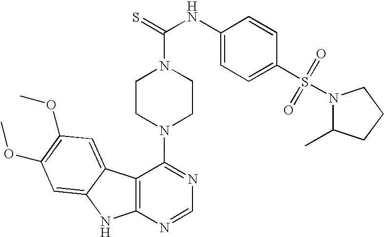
C12=C(N=CN=C1N1CCN(C(=S)NC3=CC=C(S(=O)(=O)N4C(C)CCC4)C=C3)CC1)NC1=CC(OC)=C(OC)C=C21
